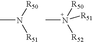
CN([R50])[R51].CN([R50])([R52])[R51]
